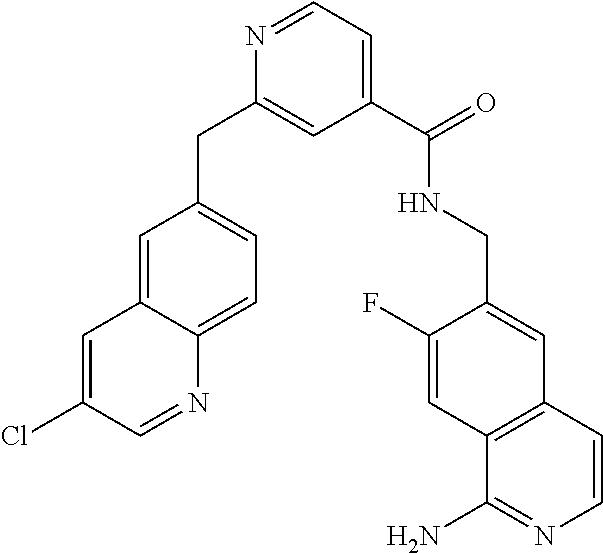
C1(C(NCC2=CC3=C(C=C2F)C(N)=NC=C3)=O)=CC=NC(CC2=CC=C3C(=C2)C=C(Cl)C=N3)=C1
